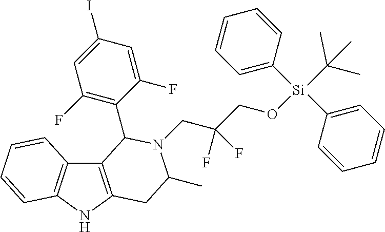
C12=C(NC3=C1C=CC=C3)CC(C)N(CC(CO[Si](C1=CC=CC=C1)(C1=CC=CC=C1)C(C)(C)C)(F)F)C2C1=C(F)C=C(I)C=C1F
